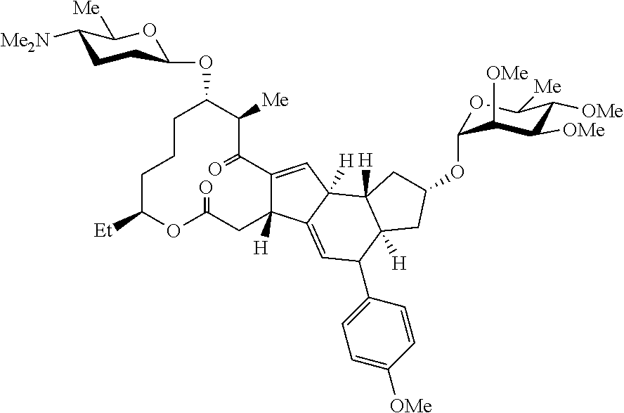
C1CCC([Et])OC(=O)CC2([H])C(=CC3([H])C2=CC(C2=CC=C([OMe])C=C2)C2([H])C3([H])CC(OC3OC([Me])C([OMe])C([OMe])C3[OMe])C2)C(=O)C([Me])C1OC1CCC([Me2N])C([Me])O1
